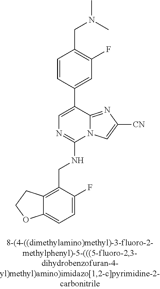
C12=CC=C(F)C(CNC3=NC=C(C4=CC(F)=C(CN(C)C)C=C4)C4=NC([CN])=CN34)=C1CCO2
